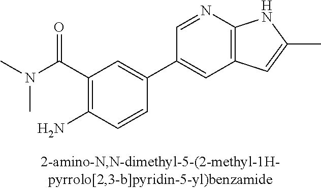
C(C1=C(N)C=CC(C2=CC3=C(N=C2)NC(C)=C3)=C1)(=O)N(C)C
